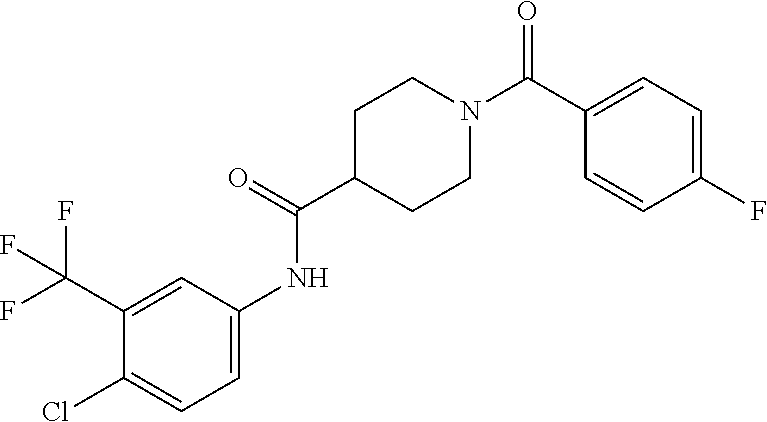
C1(C(N2CCC(C(=O)NC3=CC=C(Cl)C(C(F)(F)F)=C3)CC2)=O)=CC=C(F)C=C1
